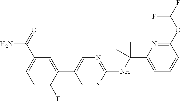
N(C(C1=CC=CC(OC(F)F)=N1)(C)C)C1=NC=C(C2=CC(C(=O)N)=CC=C2F)C=N1
